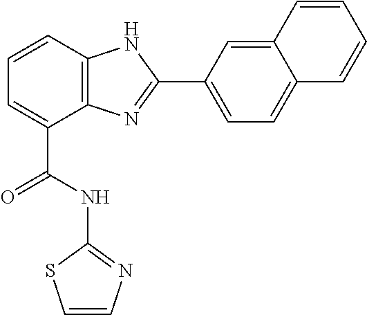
C1=CC2=C(C(C(NC3=NC=CS3)=O)=C1)N=C(C1=CC=C3C(=C1)C=CC=C3)N2
